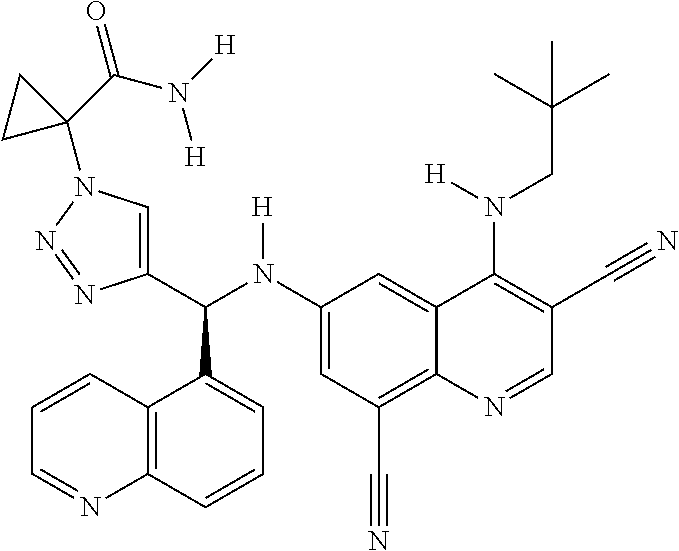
C1(N(C(C2=CN(C3(C(=O)N([H])[H])CC3)N=N2)C2=CC=CC3=C2C=CC=N3)[H])=CC(C#N)=C2C(=C1)C(N(CC(C)(C)C)[H])=C(C#N)C=N2
